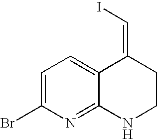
C1=C(Br)N=C2C(=C1)C(=CI)CCN2
